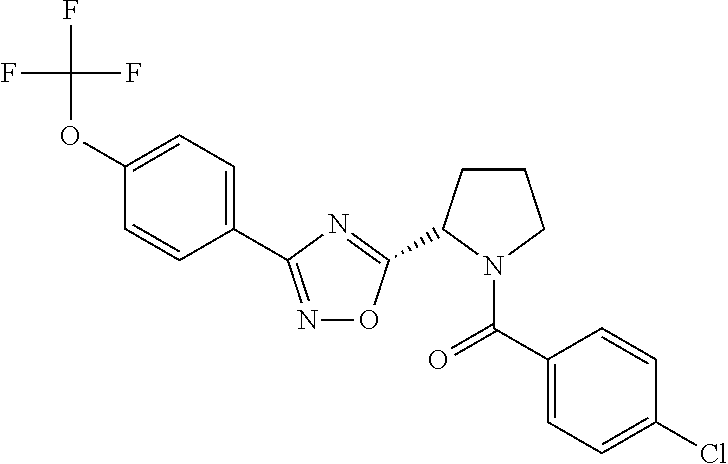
C1=C(OC(F)(F)F)C=CC(C2=NOC(C3CCCN3C(C3=CC=C(Cl)C=C3)=O)=N2)=C1
